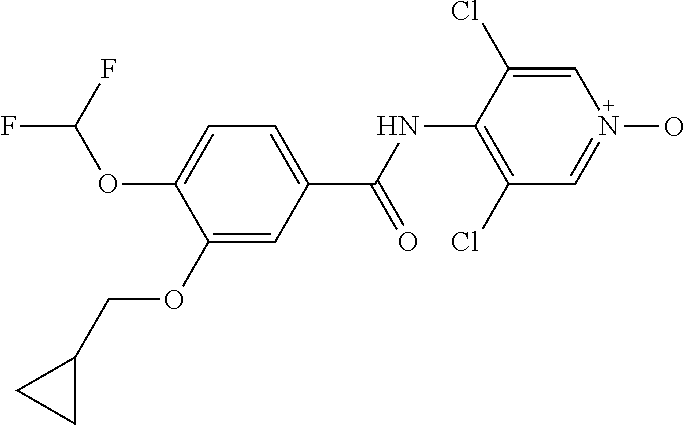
C1=C(OC(F)F)C(OCC2CC2)=CC(C(NC2=C(Cl)C=N(O)C=C2Cl)=O)=C1
